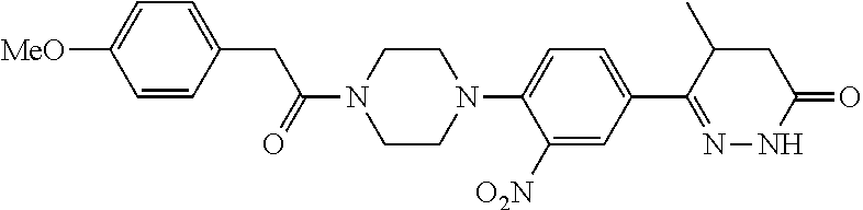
N1(C2=CC=C(C3=NNC(=O)CC3C)C=C2[O2N])CCN(C(=O)CC2=CC=C([MeO])C=C2)CC1
